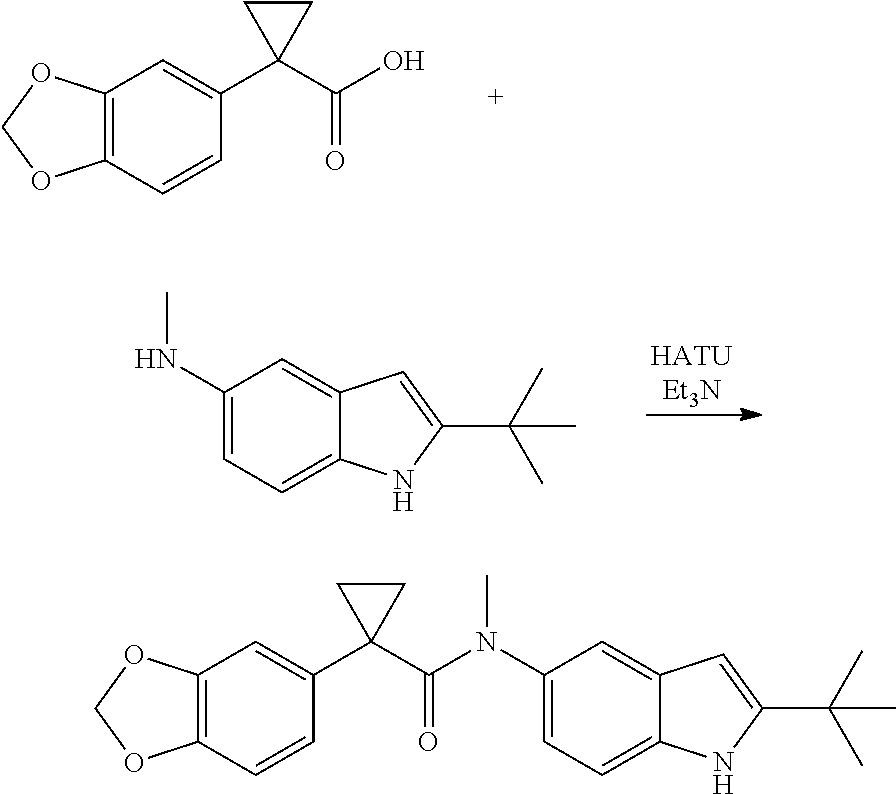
C12=C(C=CC(C3(C(O)=O)CC3)=C1)OCO2.[HATUEt3N].C1(NC)=CC=C2C(=C1)C=C(C(C)(C)C)N2.C12=C(C=CC(C3(C(N(C4=CC=C5C(=C4)C=C(C(C)(C)C)N5)C)=O)CC3)=C1)OCO2
